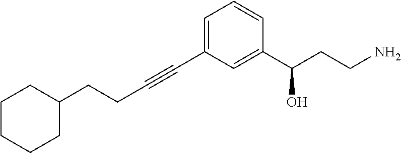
C1(CCC#CC2=CC=CC(C(CCN)O)=C2)CCCCC1
